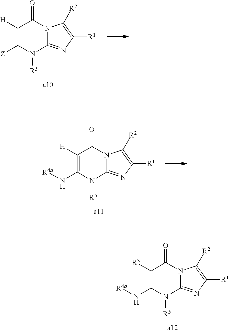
C1([H])=C([Z])N([R5])C2=NC([R1])=C([R2])N2C1=O.C1([R3])=C(N[R4a])N([R5])C2=NC([R1])=C([R2])N2C1=O.C1([H])=C(N[R4a])N([R5])C2=NC([R1])=C([R2])N2C1=O
